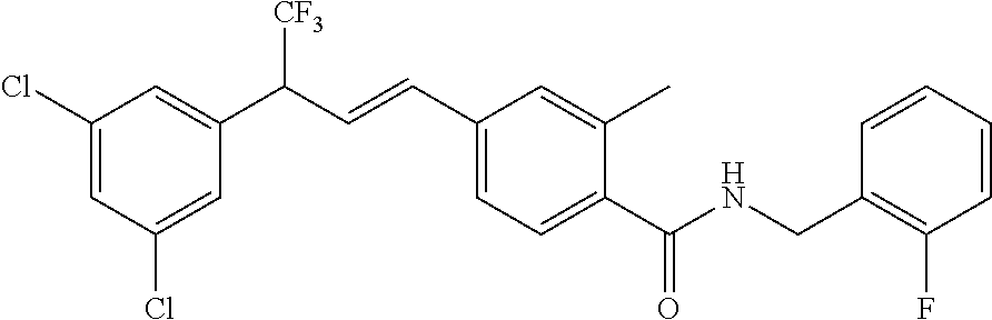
C1(Cl)=CC(C(C=CC2=CC=C(C(NCC3=C(F)C=CC=C3)=O)C(C)=C2)[CF3])=CC(Cl)=C1
